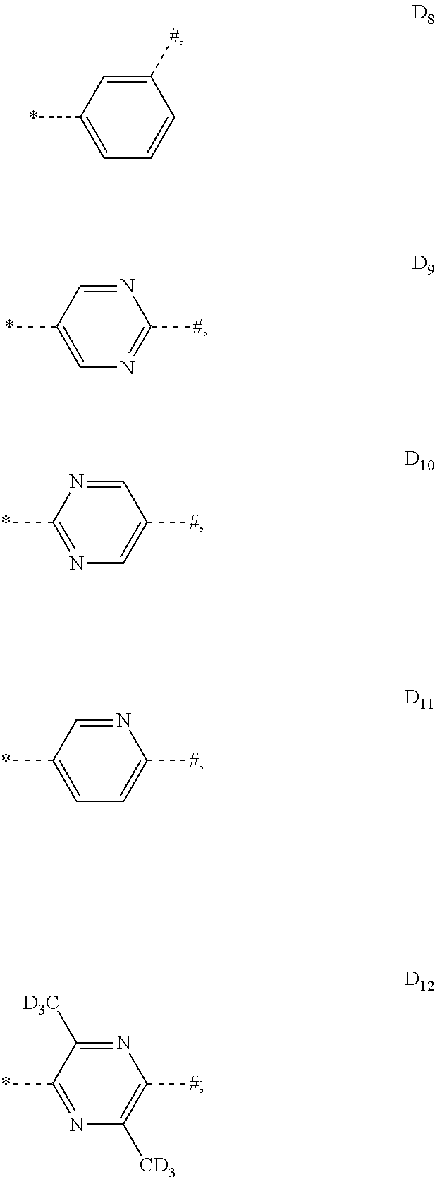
C1=C([#])C=CC=C1*.N1=CC(*)=CN=C1[#].C1=NC(*)=NC=C1[#].N1=CC(*)=CC=C1[#].N1=C([D3C])C(*)=NC([CD3])=C1[#]
